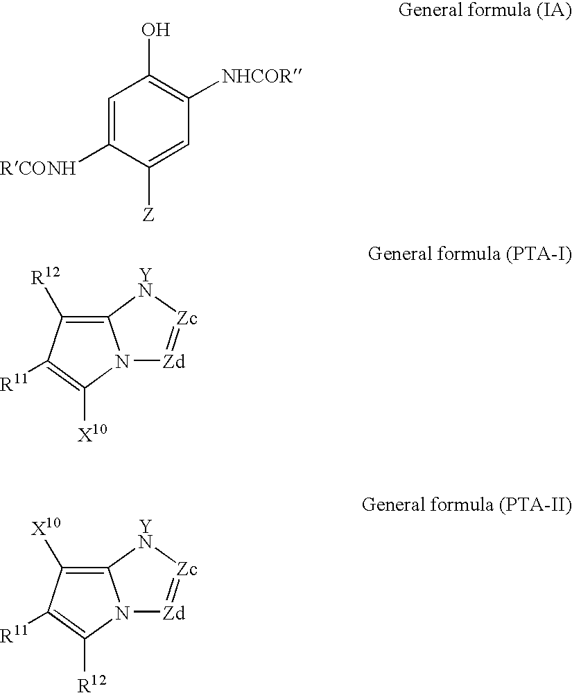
C1=C([RCONH])C([Z])=CC([NHCOR])=C1O.C12=C([R12])C([R11])=C([X10])N1[Zd]=[Zc][YN]2.C12=C([X10])C([R11])=C([R12])N1[Zd]=[Zc][YN]2
